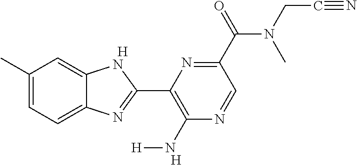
[H].C1(C)=CC=C2C(=C1)NC(C1=C(N[H])N=CC(C(N(CC#N)C)=O)=N1)=N2.[H]
